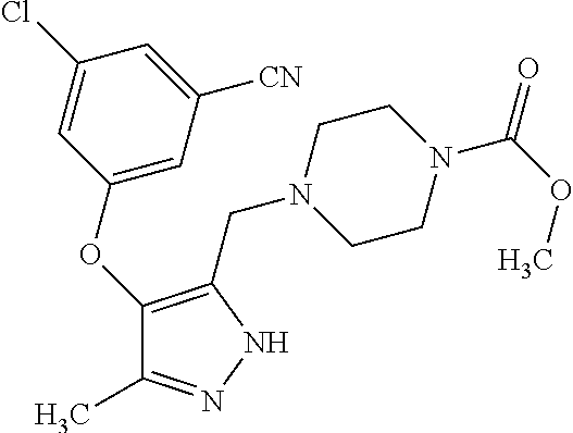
C1(OC2=C(CN3CCN(C(=O)OC)CC3)NN=C2C)=CC([CN])=CC(Cl)=C1
